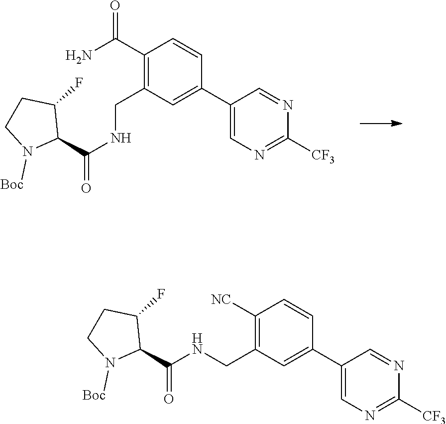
C1(C(N)=O)=C(CNC(C2C(F)CCN2[Boc])=O)C=C(C2=CN=C([CF3])N=C2)C=C1.C1([NC])=C(CNC(C2C(F)CCN2[Boc])=O)C=C(C2=CN=C([CF3])N=C2)C=C1
